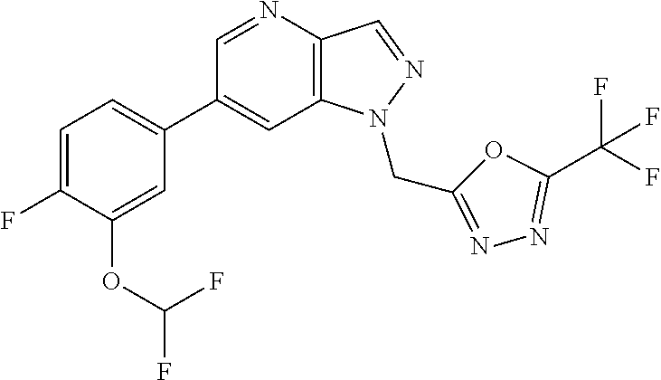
C1(C2=CC=C(F)C(OC(F)F)=C2)=CC2=C(C=NN2CC2=NN=C(C(F)(F)F)O2)N=C1
